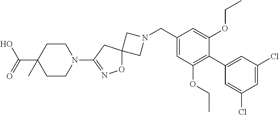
C1N(CC2=CC(OCC)=C(C3=CC(Cl)=CC(Cl)=C3)C(OCC)=C2)CC12ON=C(N1CCC(C(O)=O)(C)CC1)C2
